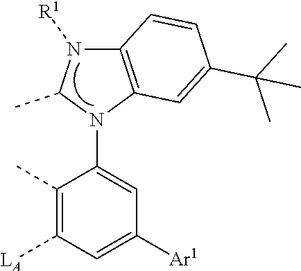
C12=C(N(C3=CC([Ar1])=CC([LA])=C3C)C(C)N1[R1])C=C(C(C)(C)C)C=C2
